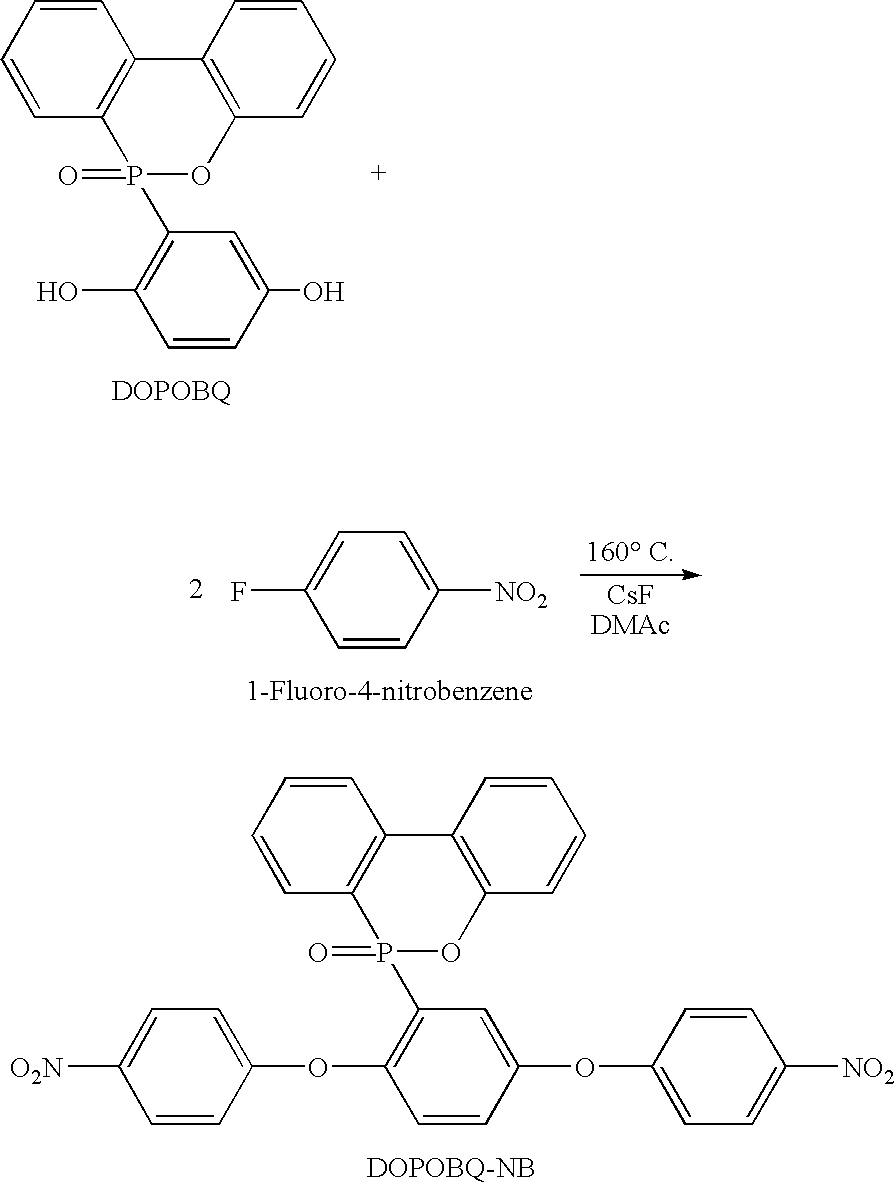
C1=CC2=C(C=C1)C1=C(OP2(=O)C2=C(OC3=CC=C([O2N])C=C3)C=CC(OC3=CC=C([NO2])C=C3)=C2)C=CC=C1.C1=CC2=C(C=C1)C1=C(OP2(=O)C2=C(O)C=CC(O)=C2)C=CC=C1.C1=CC([NO2])=CC=C1F
